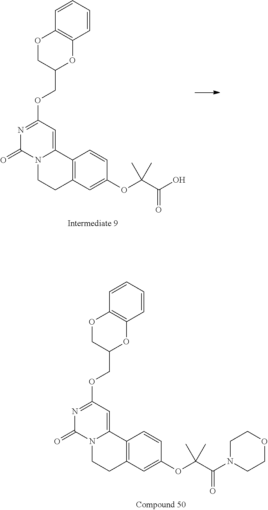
C12=C(C=C(OC(C(O)=O)(C)C)C=C1)CCN1C2=CC(OCC2OC3=C(OC2)C=CC=C3)=NC1=O.C12=C(C=C(OC(C(N3CCOCC3)=O)(C)C)C=C1)CCN1C2=CC(OCC2OC3=C(OC2)C=CC=C3)=NC1=O
